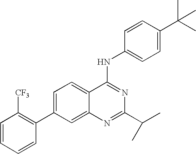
C1=CC=CC(C2=CC=C3C(=C2)N=C(C(C)C)N=C3NC2=CC=C(C(C)(C)C)C=C2)=C1[CF3]
